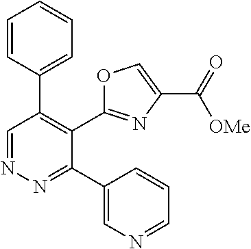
C1=CC(C2=C(C3=NC(C([OMe])=O)=CO3)C(C3=CN=CC=C3)=NN=C2)=CC=C1
